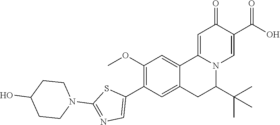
C1(OC)=C(C2=CN=C(N3CCC(O)CC3)S2)C=C2C(=C1)C1=CC(=O)C(C(O)=O)=CN1C(C(C)(C)C)C2
